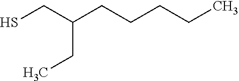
SCC(CC)CCCCC
